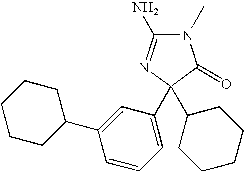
N1(C)C(N)=NC(C2=CC=CC(C3CCCCC3)=C2)(C2CCCCC2)C1=O
